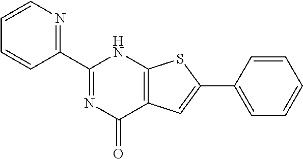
C1(C2=NC(=O)C3=C(N2)SC(C2=CC=CC=C2)=C3)=NC=CC=C1
